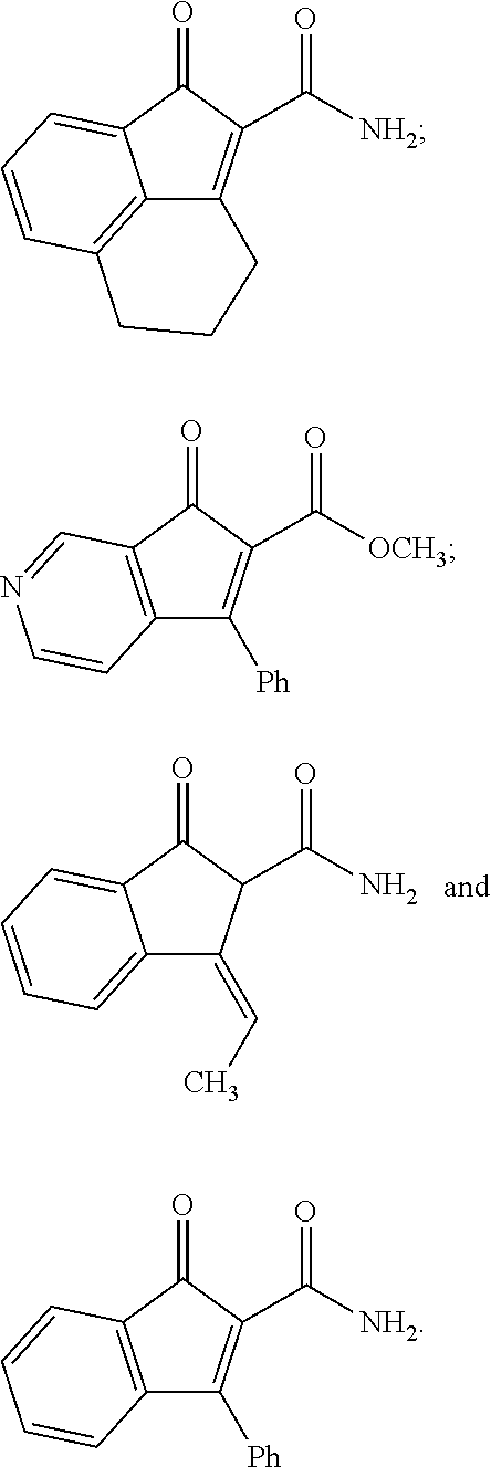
C12=CC=CC=C1C(=O)C(C(N)=O)C2=CC.C12=C3C=CC=C1C(=O)C(C([NH2])=O)=C2CCC3.C12=C(C(=O)C(C([OCH3])=O)=C1[Ph])C=NC=C2.C12=C(C(=O)C(C([NH2])=O)=C1[Ph])C=CC=C2
